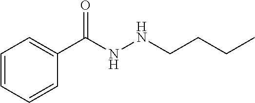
C1=CC=CC(C(NNCCCC)=O)=C1
